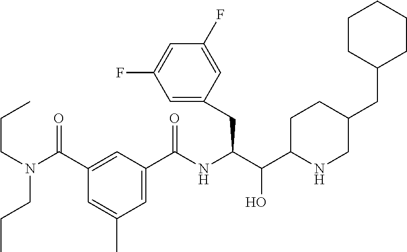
C1=C(C(N(CCC)CCC)=O)C=C(C)C=C1C(NC(C(C1NCC(CC2CCCCC2)CC1)O)CC1=CC(F)=CC(F)=C1)=O
